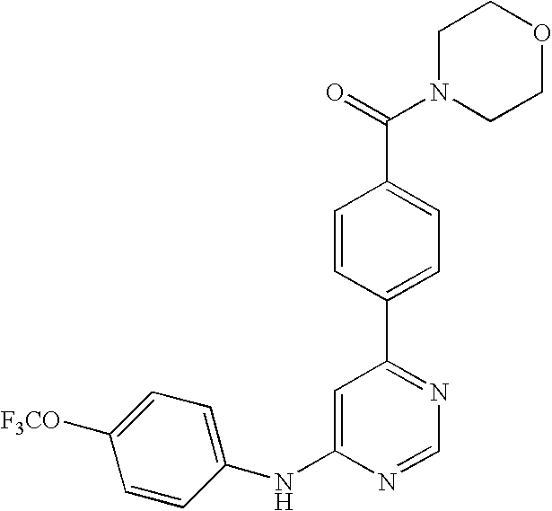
C1(NC2=CC(C3=CC=C(C(=O)N4CCOCC4)C=C3)=NC=N2)=CC=C([F3CO])C=C1
